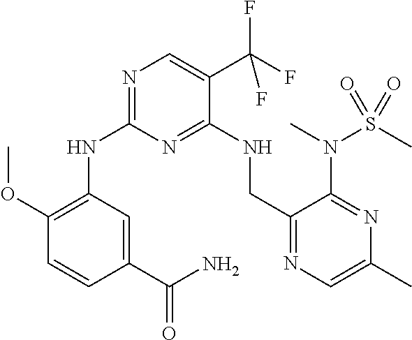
N(C1=NC=C(C(F)(F)F)C(NCC2=NC=C(C)N=C2N(C)S(=O)(C)=O)=N1)C1=C(OC)C=CC(C(N)=O)=C1
